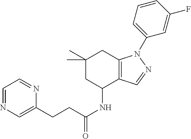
C1(C)(C)CC(NC(CCC2=CN=CC=N2)=O)C2=C(C1)N(C1=CC=CC(F)=C1)N=C2
